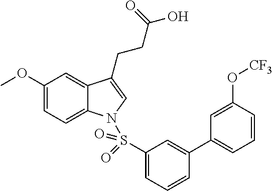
C1(OC)=CC=C2C(=C1)C(CCC(O)=O)=CN2S(C1=CC=CC(C2=CC=CC(O[CF3])=C2)=C1)(=O)=O
